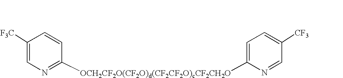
C1([F3C])=CN=C([OCH2CF2O(CF2O)d(CF2CF2O)cCF2CH2O]C2=CC=C([CF3])C=N2)C=C1
